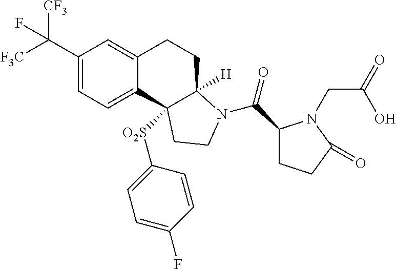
C(C1=CC=C2C(=C1)CCC1([H])C2([O2S]C2=CC=C(F)C=C2)CCN1C(C1CCC(=O)N1CC(O)=O)=O)([F3C])([CF3])F
